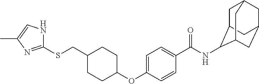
C(C1CCC(OC2=CC=C(C(NC3C4CC5CC(CC3C5)C4)=O)C=C2)CC1)SC1=NC(C)=CN1
